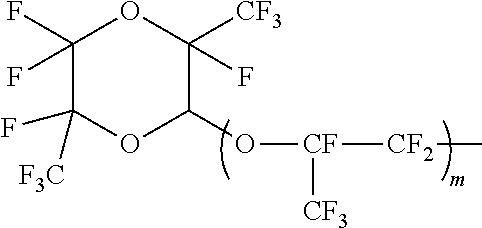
C1(F)(F)C(F)([F3C])OC(O[CF]([CF2]C)[CF3])C(F)([CF3])O1
